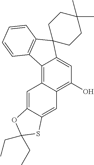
C1(O)=C2C(=C3C(=C1)C1(C4=C3C=CC=C4)CCC(C)(C)CC1)C=C1C(=C2)SC(CC)(CC)O1
